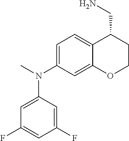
C1(F)=CC(F)=CC(N(C)C2=CC=C3C(=C2)OCCC3CN)=C1
